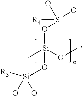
O([Si](C)(OC)O[Si](O)(O)[R3])[Si]([R4])(O)O
